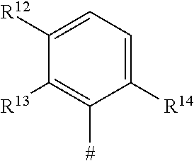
C1([R12])=CC=C([R14])C([#])=C1[R13]
